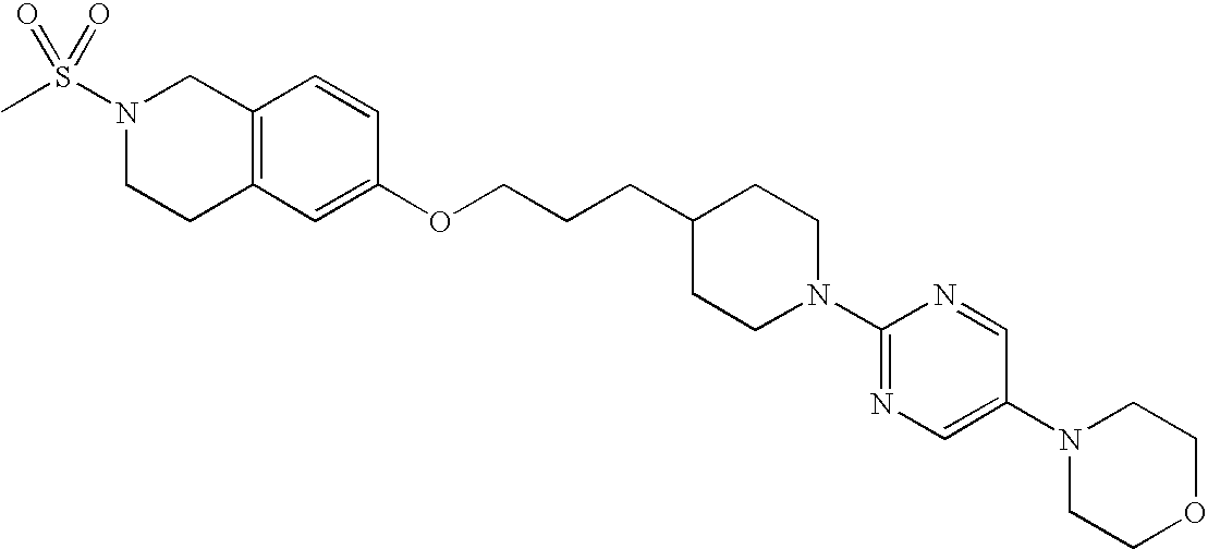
C12=C(C=C(OCCCC3CCN(C4=NC=C(N5CCOCC5)C=N4)CC3)C=C1)CCN(S(C)(=O)=O)C2
